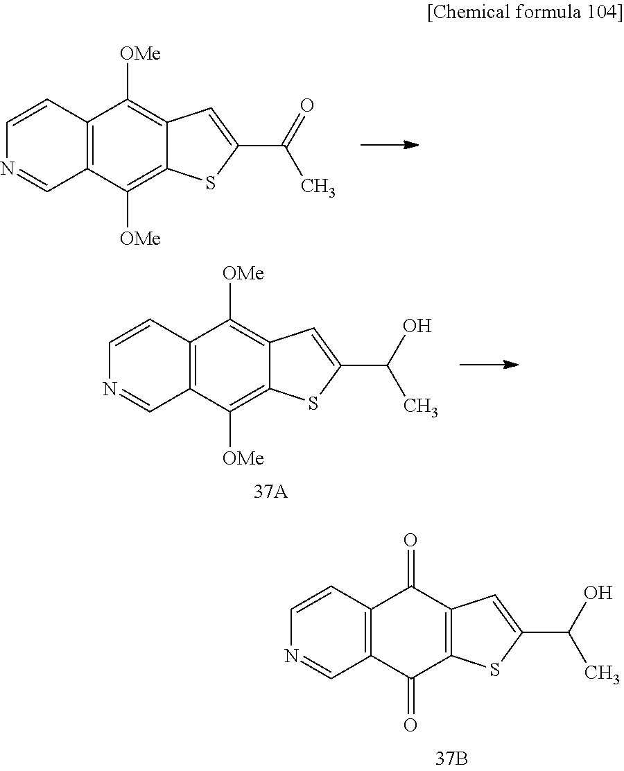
C12=C(C([OMe])=C3C(=C1[OMe])C=C(C(C)=O)S3)C=NC=C2.C12=C(C(=O)C3=C(C1=O)C=C(C(C)O)S3)C=NC=C2.C12=C(C([OMe])=C3C(=C1[OMe])C=C(C(C)O)S3)C=NC=C2
